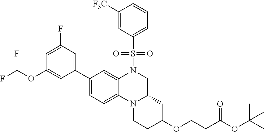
C1(C2=CC(F)=CC(OC(F)F)=C2)=CC=C2C(=C1)N(S(=O)(=O)C1=CC=CC([F3C])=C1)CC1N2CCC(OCCC(OC(C)(C)C)=O)C1
